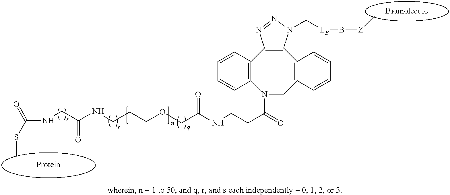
N(CC(NCCCOCC(NCCC(=O)N1CC2=C(C3=C(C4=C1C=CC=C4)N=NN3C[LB]B[Z]C)C=CC=C2)=O)=O)C(SC)=O
